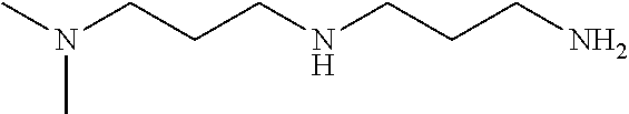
CN(CCCNCCCN)C
